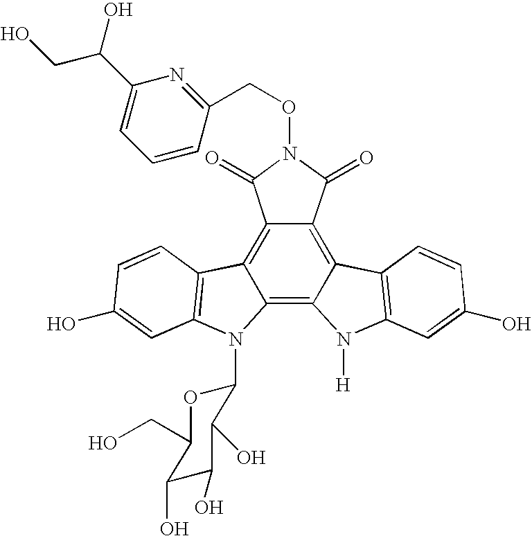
C12=C3C(=C4C(=C1C(=O)N(OCC1=NC(C(CO)O)=CC=C1)C2=O)C1=C(N4[H])C=C(O)C=C1)N(C1OC(CO)C(O)C(O)C1O)C1=C3C=CC(O)=C1
